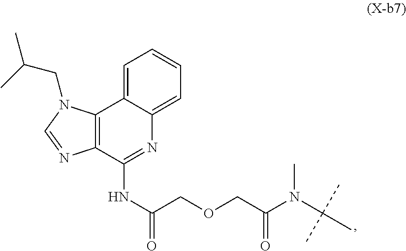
C1=C2C(=CC=C1)N=C(NC(=O)COCC(N(C)C(C)(C)C)=O)C1=C2N(CC(C)C)C=N1
